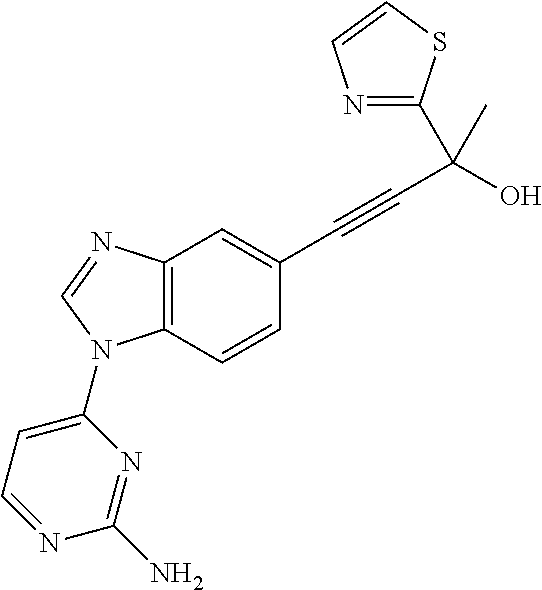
C12=C(C=CC(C#CC(C)(O)C3=NC=CS3)=C1)N(C1=CC=NC(N)=N1)C=N2
